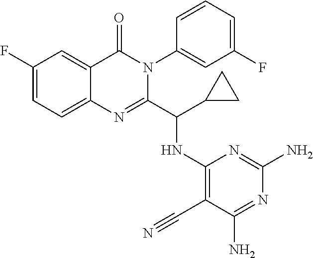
C1(F)=CC=C2C(=C1)C(=O)N(C1=CC(F)=CC=C1)C(C(NC1=C(C#N)C(N)=NC(N)=N1)C1CC1)=N2
